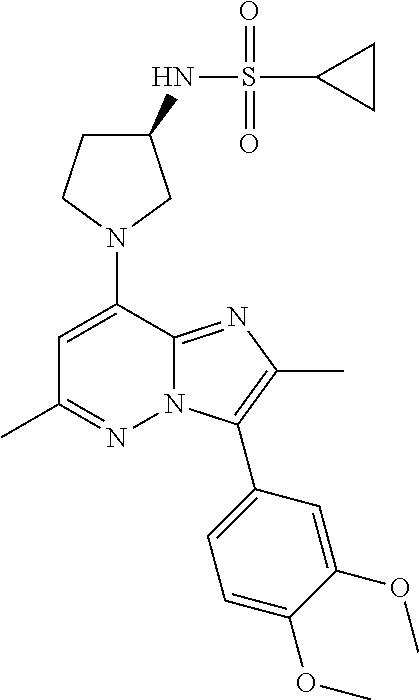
C1C(NS(C2CC2)(=O)=O)CN(C2=CC(C)=NN3C2=NC(C)=C3C2=CC=C(OC)C(OC)=C2)C1
